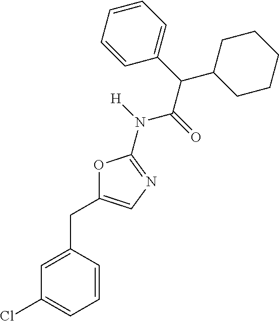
C1=C(CC2=CN=C(N(C(C(C3CCCCC3)C3=CC=CC=C3)=O)[H])O2)C=CC=C1Cl
